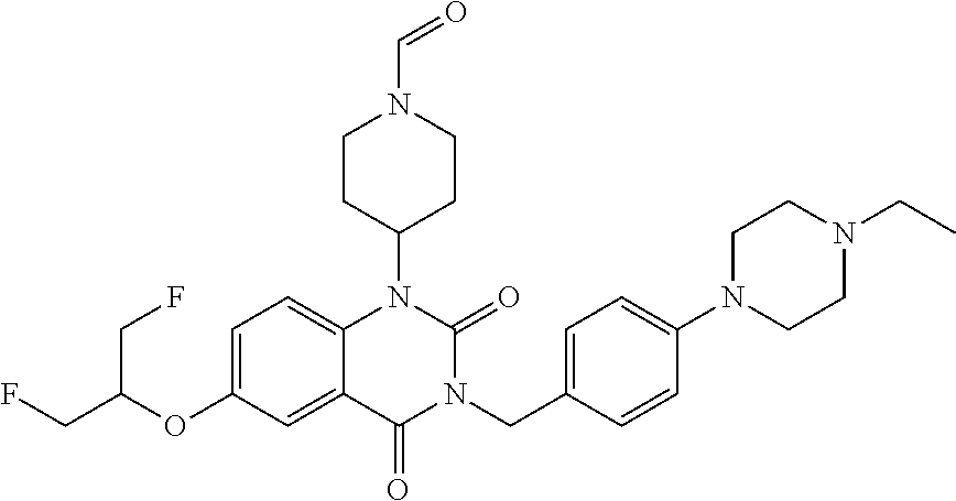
C1=C(OC(CF)CF)C=C2C(=C1)N(C1CCN(C=O)CC1)C(=O)N(CC1=CC=C(N3CCN(CC)CC3)C=C1)C2=O
